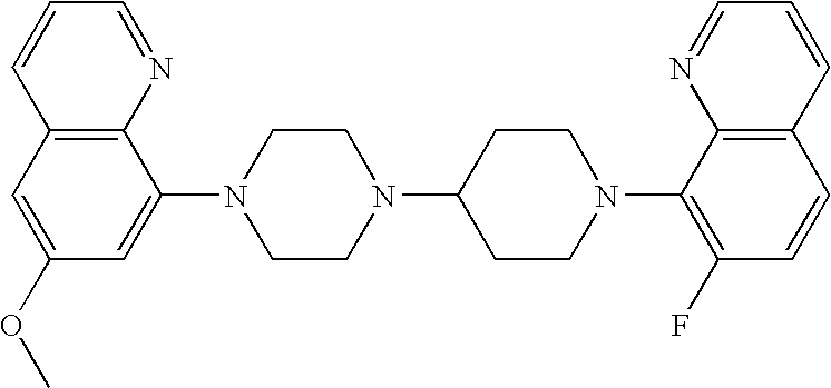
C12=C(C=C(OC)C=C1N1CCN(C3CCN(C4=C(F)C=CC5=C4N=CC=C5)CC3)CC1)C=CC=N2
